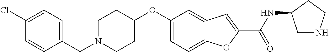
C1=C2C(=CC(OC3CCN(CC4=CC=C(Cl)C=C4)CC3)=C1)C=C(C(=O)NC1CNCC1)O2
